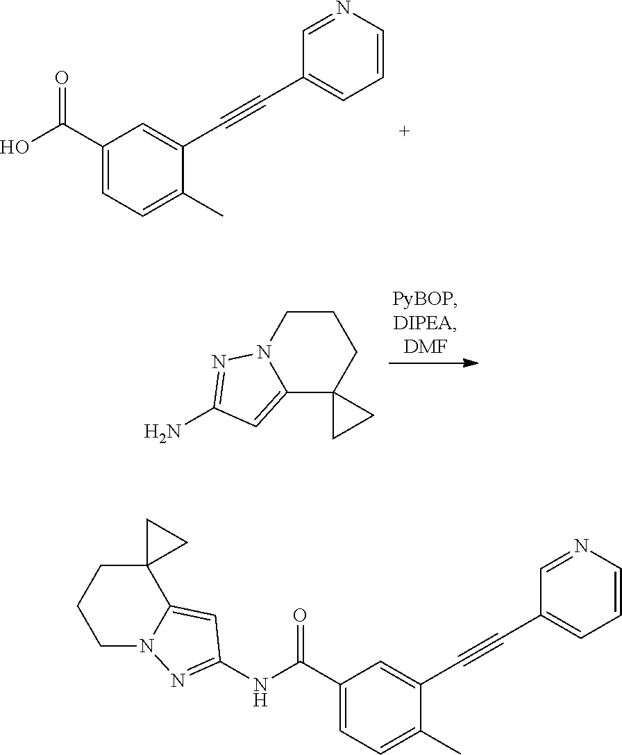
C1(C#CC2=CC(C(NC3=NN4C(=C3)C3(CCC4)CC3)=O)=CC=C2C)=CC=CN=C1.C1(C#CC2=CC(C(O)=O)=CC=C2C)=CC=CN=C1.C1CN2C(=CC(N)=N2)C2(C1)CC2
